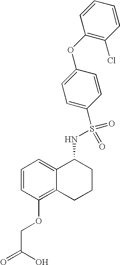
C1=CC(OCC(=O)O)=C2C(=C1)C(NS(C1=CC=C(OC3=C(Cl)C=CC=C3)C=C1)(=O)=O)CCC2
